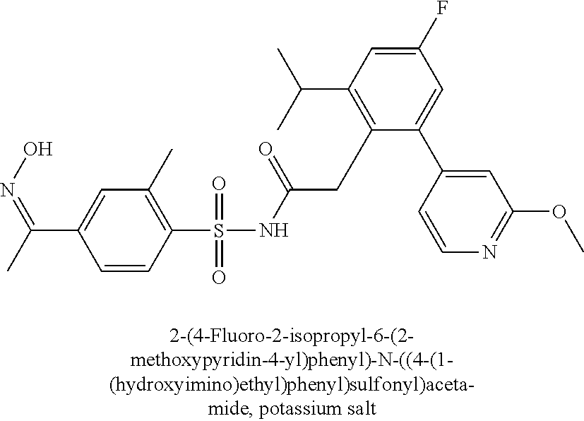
C1(S(NC(CC2=C(C(C)C)C=C(F)C=C2C2=CC(OC)=NC=C2)=O)(=O)=O)=C(C)C=C(C(C)=NO)C=C1
